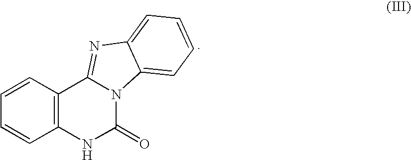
C1=CC2=C(C=C1)NC(=O)N1C2=NC2=CC=CC=C12
